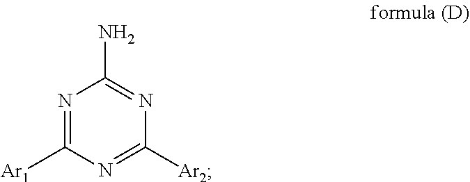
C1([Ar2])=NC([Ar1])=NC(N)=N1
